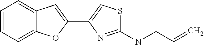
C1=CC=C2C(=C1)C=C(C1=CSC(NCC=C)=N1)O2
